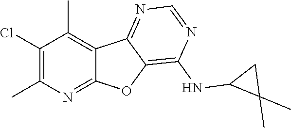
C1(Cl)=C(C)N=C2C(=C1C)C1=NC=NC(NC3C(C)(C)C3)=C1O2
